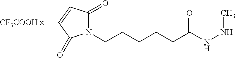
N1(CCCCCC(NNC)=O)C(=O)C=CC1=O.[CF3COOH x]
